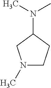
N1(C)CCC(N(C)C)C1
